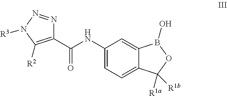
C1(C(NC2=CC=C3C(=C2)B(O)OC3([R1b])[R1a])=O)=C([R2])N([R3])N=N1
